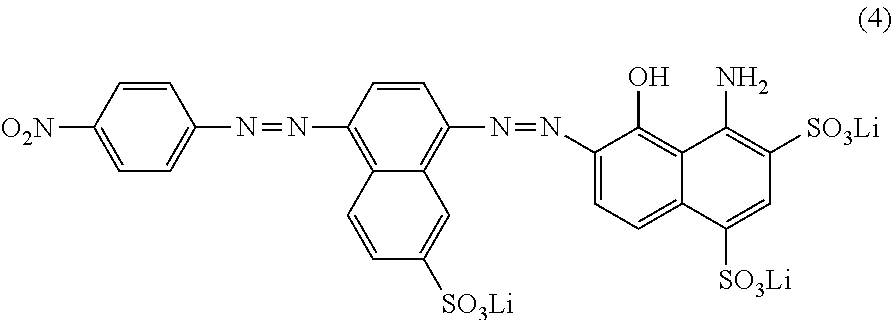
C1=C2C(=C(O)C(N=NC3=C4C(=C(N=NC5=CC=C([O2N])C=C5)C=C3)C=CC([SO3Li])=C4)=C1)C(N)=C([SO3Li])C=C2[SO3Li]
